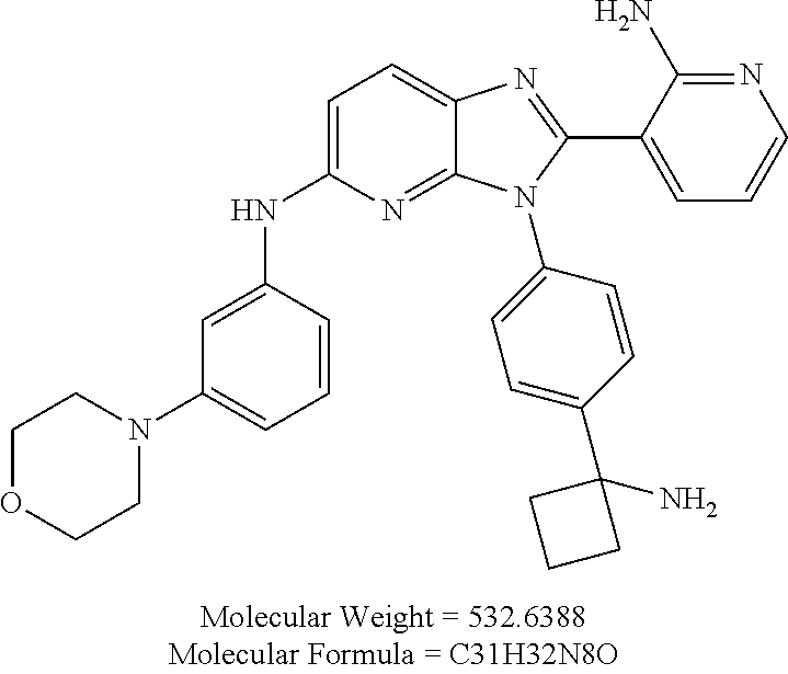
C1=C(NC2=CC(N3CCOCC3)=CC=C2)N=C2C(=C1)N=C(C1=CC=CN=C1N)N2C1=CC=C(C2(N)CCC2)C=C1
